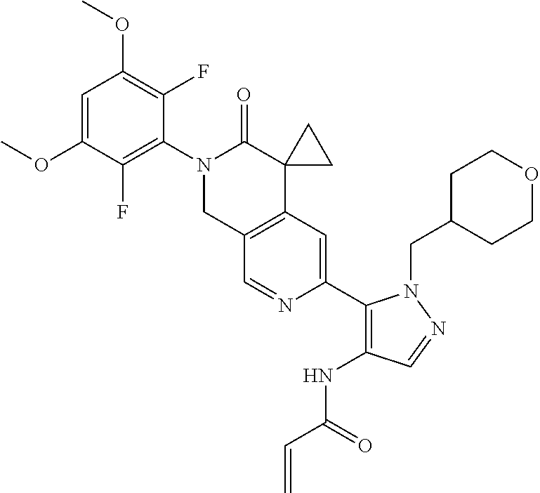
C1=C(OC)C(F)=C(N2CC3=C(C4(C2=O)CC4)C=C(C2=C(NC(=O)C=C)C=NN2CC2CCOCC2)N=C3)C(F)=C1OC
